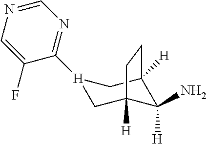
[H]1(C2=NC=NC=C2F)CC2([H])C(N)([H])C([H])(C1)CC2
